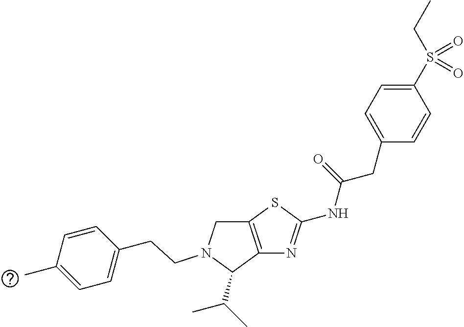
C1(CC(NC2=NC3=C(CN(CCC4=CC=C(C)C=C4)C3C(C)C)S2)=O)=CC=C(S(CC)(=O)=O)C=C1
